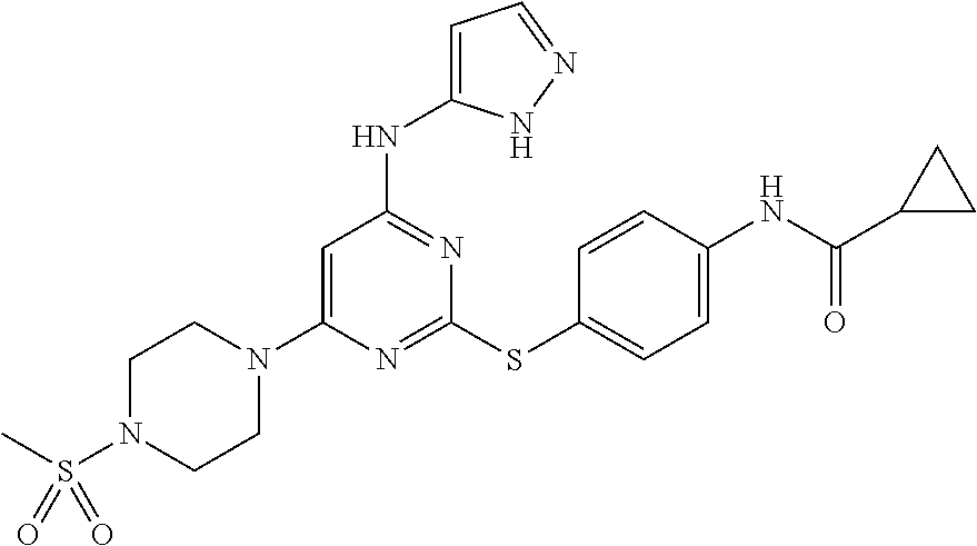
N1=C(SC2=CC=C(NC(C3CC3)=O)C=C2)N=C(NC2=CC=NN2)C=C1N1CCN(S(C)(=O)=O)CC1
